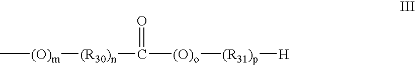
C[(O)m][(R30)n]C([(O)o][(R31)p][H])=O
